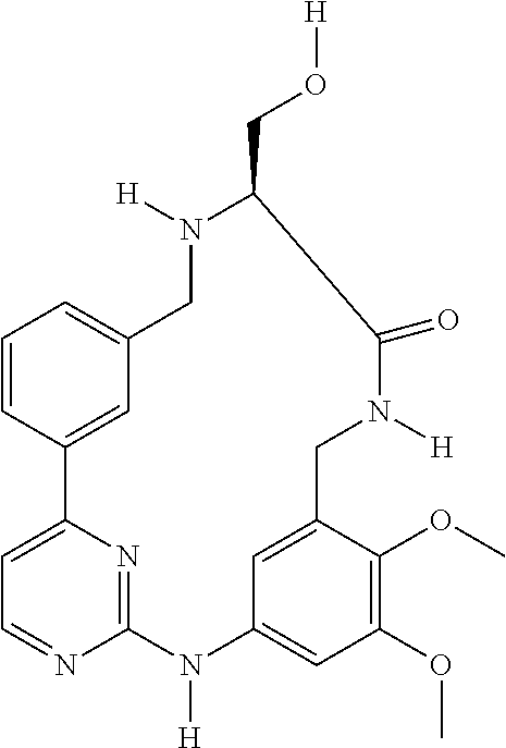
C1=CC2=CC(=C1)CN([H])C(CO[H])C(=O)N([H])CC1=CC(=CC(OC)=C1OC)N([H])C1=NC2=CC=N1
